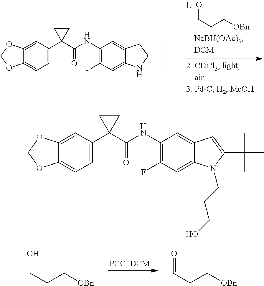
O=CCC[OBn].C1=C(C2(C(NC3=C(F)C=C4C(=C3)CC(C(C)(C)C)N4)=O)CC2)C=C2C(=C1)OCO2.O=CCC[OBn].OCCC[OBn].C1=C(C2(C(NC3=C(F)C=C4C(=C3)C=C(C(C)(C)C)N4CCCO)=O)CC2)C=C2C(=C1)OCO2
